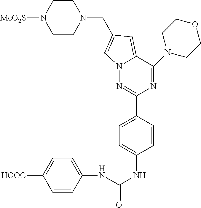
C1=CC(C2=NN3C(=CC(CN4CCN([MeO2S])CC4)=C3)C(N3CCOCC3)=N2)=CC=C1NC(NC1=CC=C([HOOC])C=C1)=O
